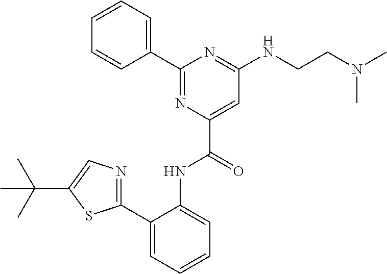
C1(NCCN(C)C)=NC(C2=CC=CC=C2)=NC(C(NC2=CC=CC=C2C2=NC=C(C(C)(C)C)S2)=O)=C1
